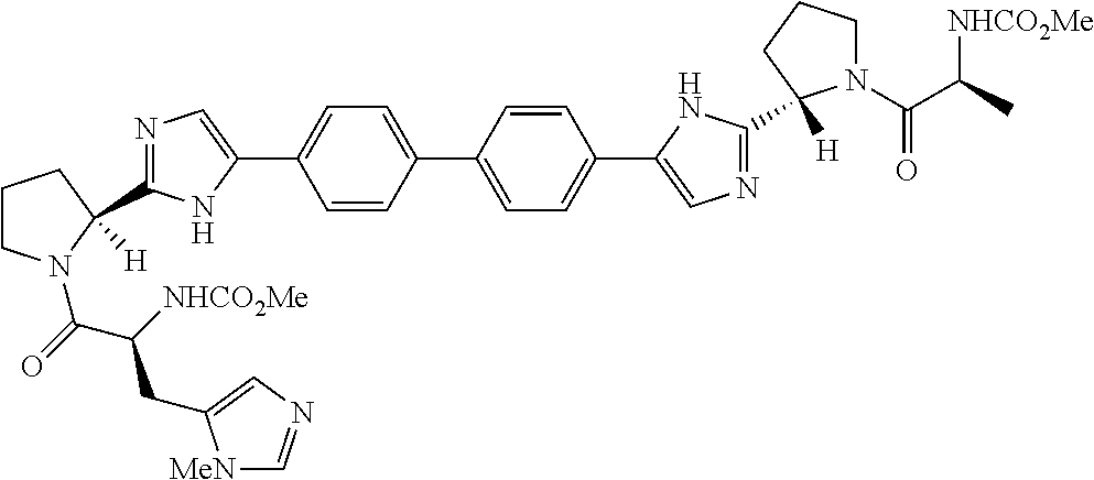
C1=CC(C2=CC=C(C3=CN=C(C4([H])N(C(=O)C([NHCO2Me])CC5=CN=C[MeN]5)CCC4)N3)C=C2)=CC=C1C1=CN=C(C2([H])N(C(C(C)[NHCO2Me])=O)CCC2)N1
